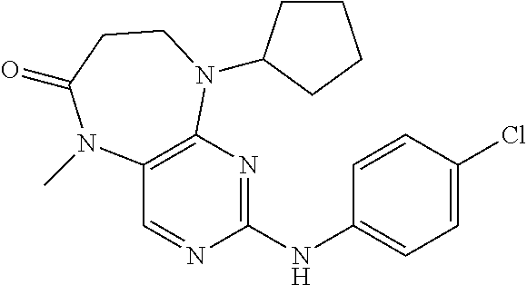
C12=C(N=C(NC3=CC=C(Cl)C=C3)N=C1)N(C1CCCC1)CCC(=O)N2C
